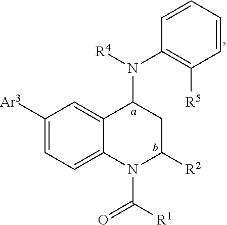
[Ar3]C1=CC=C2C(=C1)C(N([R4])C1=C([R5])C=CC=C1)CC([R2])N2C([R1])=O
